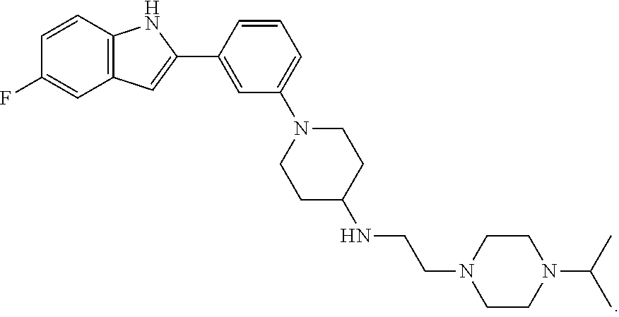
C1=CC(F)=CC2=C1NC(C1=CC(N3CCC(NCCN4CCN(C(C)C)CC4)CC3)=CC=C1)=C2
